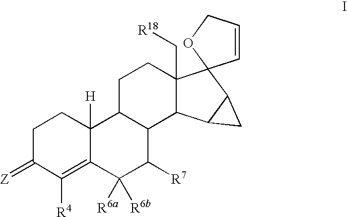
C1C(=[Z])C([R4])=C2C([H])(C1)C1C(C([R7])C2([R6a])[R6b])C2C(C[R18])(CC1)C1(C3C2C3)C=CCO1
